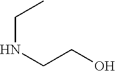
C(C)NCCO
